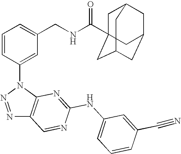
C1=CC(N2N=NC3=C2N=C(NC2=CC=CC(C#N)=C2)N=C3)=CC(CNC(=O)C23CC4CC(CC(C2)C4)C3)=C1
